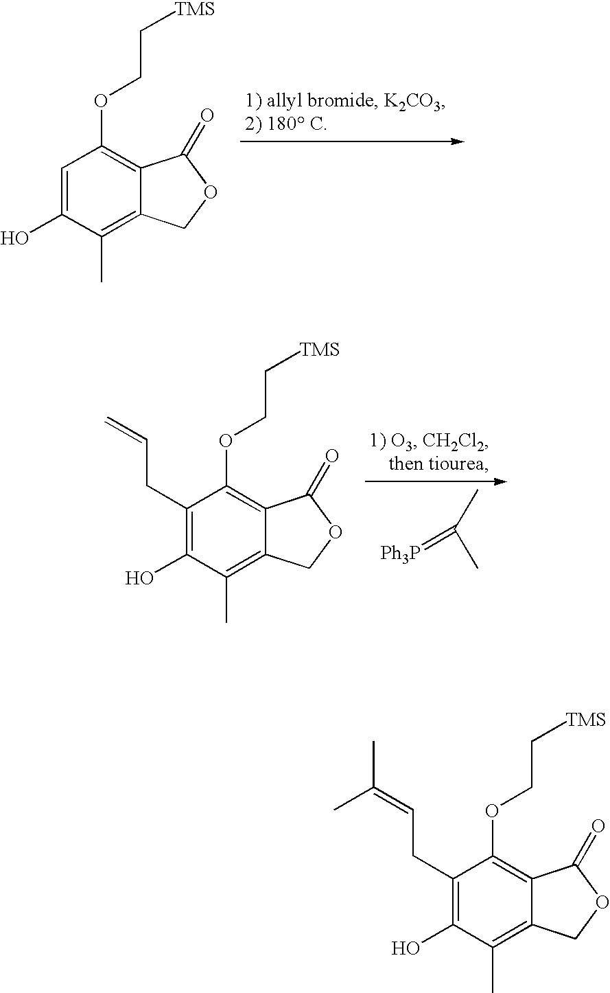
C1=C(O)C(C)=C2C(=C1OCC[TMS])C(=O)OC2.C1(CC=C)=C(O)C(C)=C2C(=C1OCC[TMS])C(=O)OC2.CC(C)=[Ph3P].C1(CC=C(C)C)=C(O)C(C)=C2C(=C1OCC[TMS])C(=O)OC2
